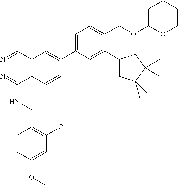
C1=C(C2=CC3=C(C=C2)C(NCC2=C(OC)C=C(OC)C=C2)=NN=C3C)C=C(C2CC(C)(C)C(C)(C)C2)C(COC2OCCCC2)=C1
